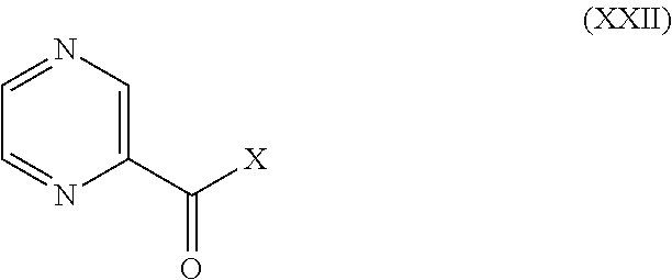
C1(C([X])=O)=CN=CC=N1
